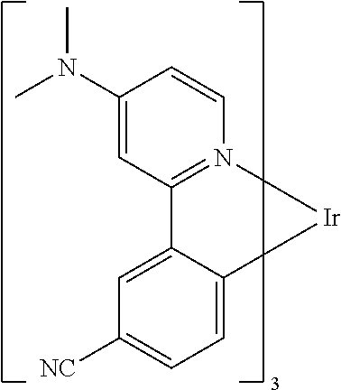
C1([NC])=CC=C2C(=C1)C1=N(C=CC(N(C)C)=C1)[Ir]2
